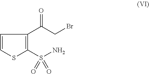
C1=CSC(S(N)(=O)=O)=C1C(CBr)=O
